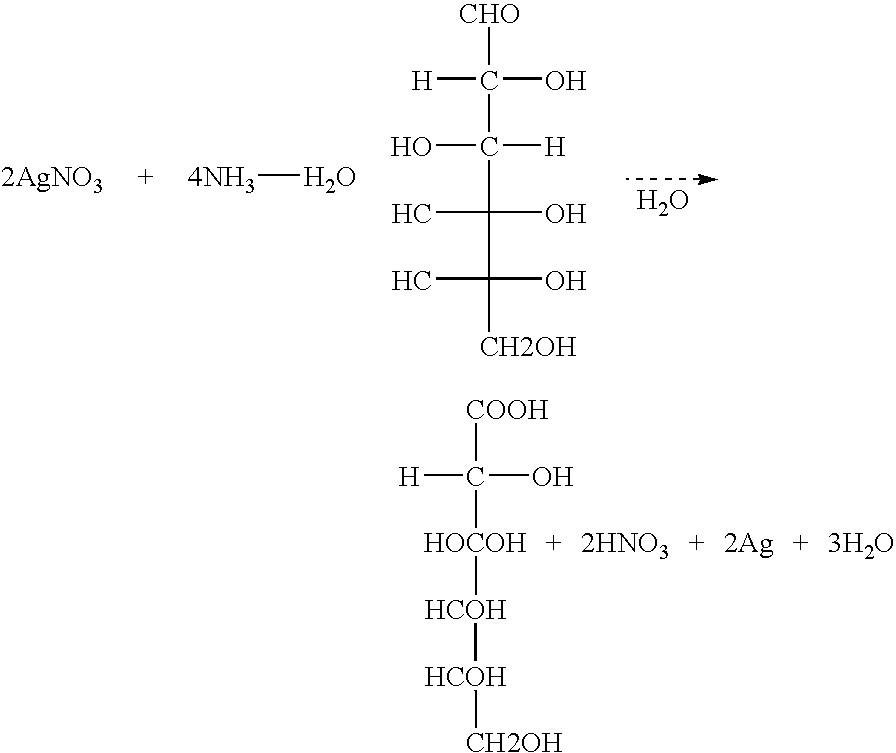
O.[2AgNO3].[4NH3]O.[CHO]C(C(C(O)(C)C(C)(O)[CH2OH])([H])O)([H])O.C([HOCOH][HCOH][HCOH][CH2OH])([H])(O)[COOH].[2HNO3].[2Ag].[3H2O]
